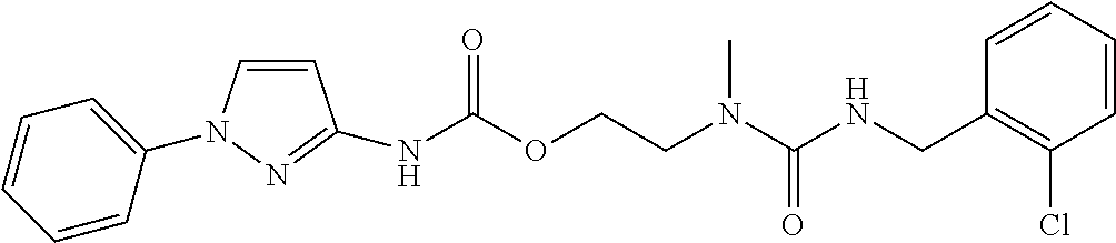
C1=CC(CNC(N(CCOC(NC2=NN(C3=CC=CC=C3)C=C2)=O)C)=O)=C(Cl)C=C1
